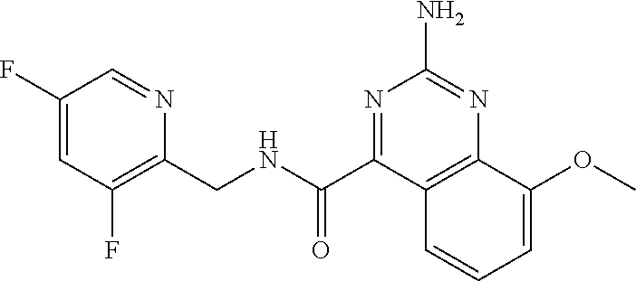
C1(F)=CC(F)=C(CNC(=O)C2=NC(N)=NC3=C2C=CC=C3OC)N=C1
